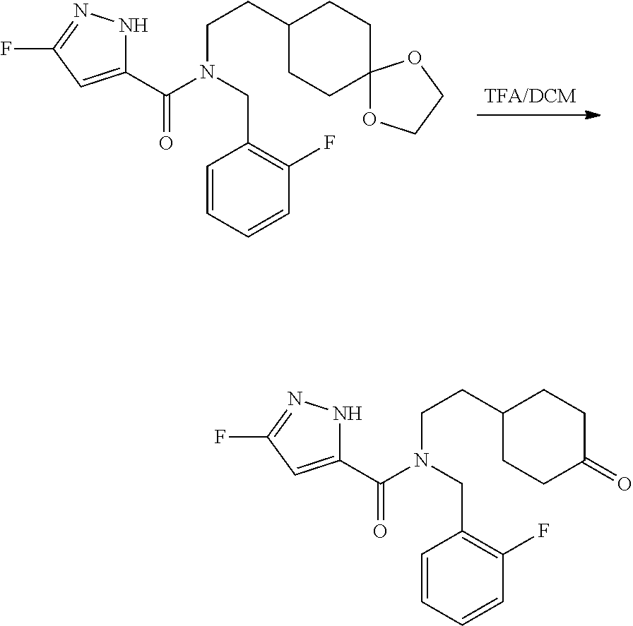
C1(C(=O)N(CCC2CCC3(CC2)OCCO3)CC2=C(F)C=CC=C2)=CC(F)=NN1.C1(C(=O)N(CCC2CCC(=O)CC2)CC2=C(F)C=CC=C2)=CC(F)=NN1
